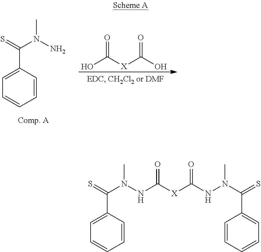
C1=C(C(=S)N(N)C)C=CC=C1.O=C([X]C(O)=O)O.C1=C(C(=S)N(NC([X]C(NN(C(=S)C2=CC=CC=C2)C)=O)=O)C)C=CC=C1
